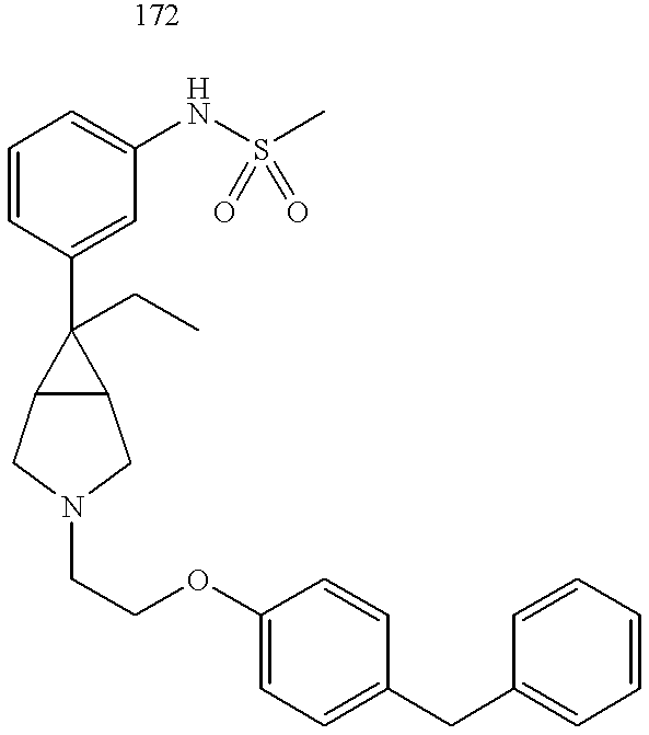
C1=CC(C2(CC)C3C2CN(CCOC2=CC=C(CC4=CC=CC=C4)C=C2)C3)=CC(NS(C)(=O)=O)=C1
